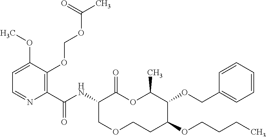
C1(C(NC2C(=O)OC(C)C(OCC3=CC=CC=C3)C(OCCCC)CCOC2)=O)=C(OCOC(C)=O)C(OC)=CC=N1
